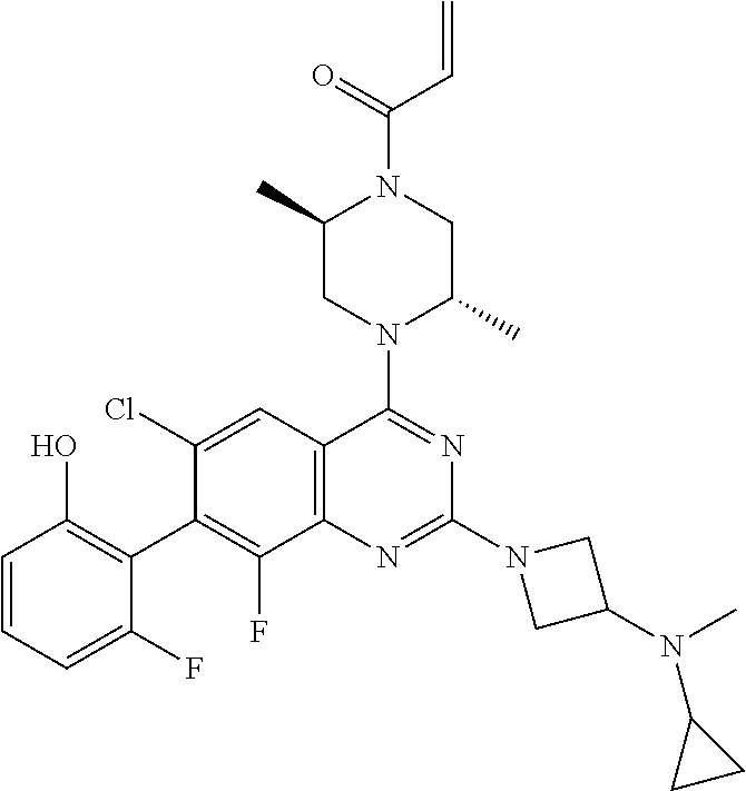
C1=CC=C(F)C(C2=C(F)C3=C(C=C2Cl)C(N2C(C)CN(C(=O)C=C)C(C)C2)=NC(N2CC(N(C)C4CC4)C2)=N3)=C1O
